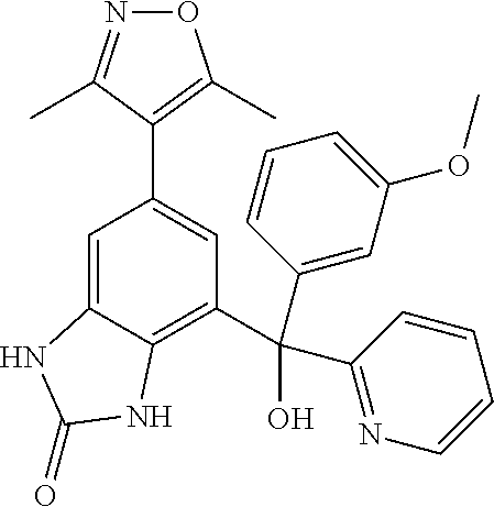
O1N=C(C)C(C2=CC(C(C3=CC(OC)=CC=C3)(C3=NC=CC=C3)O)=C3C(=C2)NC(=O)N3)=C1C
